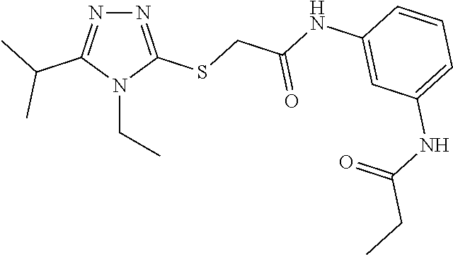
N1=C(SCC(NC2=CC(NC(CC)=O)=CC=C2)=O)N(CC)C(C(C)C)=N1
